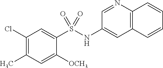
C1(NS(C2=CC(Cl)=C(C)C=C2[OCH3])(=O)=O)=CC2=C(N=C1)C=CC=C2
